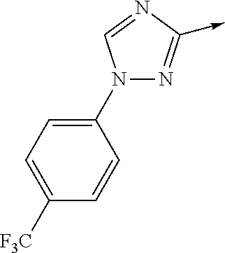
C-C1=NN(C2=CC=C([CF3])C=C2)C=N1
